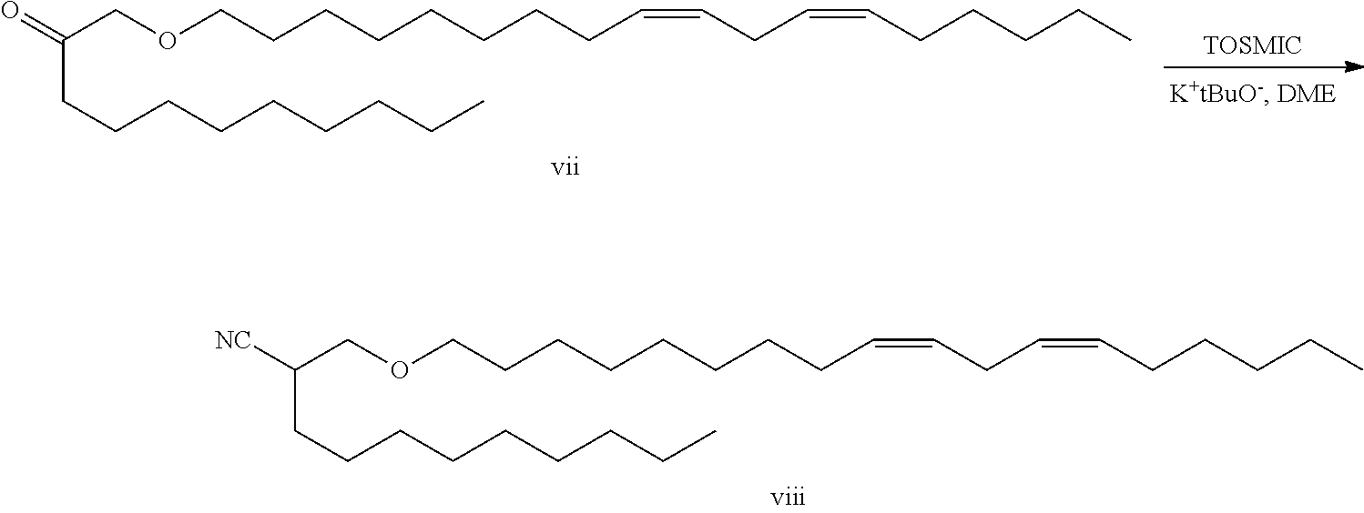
C(COCCCCCCCCC=CCC=CCCCCC)([NC])CCCCCCCCC.C(COCCCCCCCCC=CCC=CCCCCC)(=O)CCCCCCCCC.[TOSMIC]
